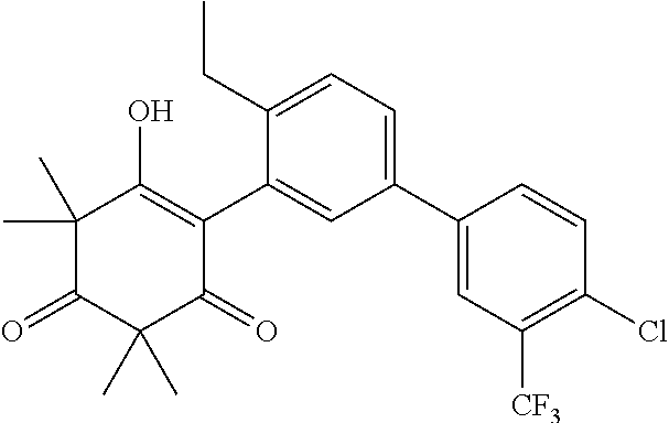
C1(C2=CC([CF3])=C(Cl)C=C2)=CC=C(CC)C(C2=C(O)C(C)(C)C(=O)C(C)(C)C2=O)=C1
